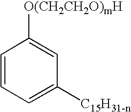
C1=C([C15H31-n])C=C([O(CH2CH2O)mH])C=C1
